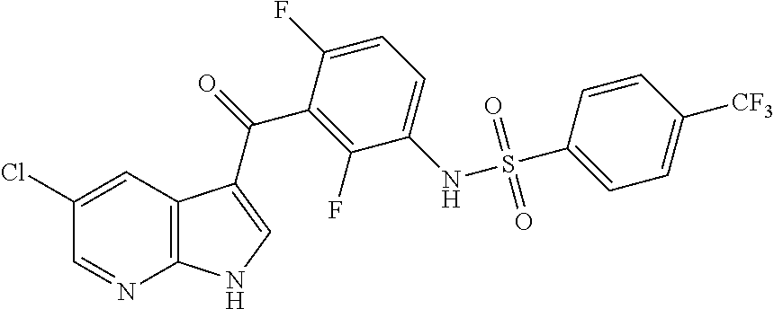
ClC1=CC2=C(N=C1)NC=C2C(=O)C1=C(F)C(NS(C2=CC=C([CF3])C=C2)(=O)=O)=CC=C1F
